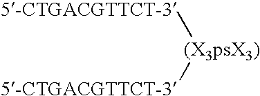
[5-CTGACGTTCT-3][(X3psX3)][5-CTGACGTTCT-3]
